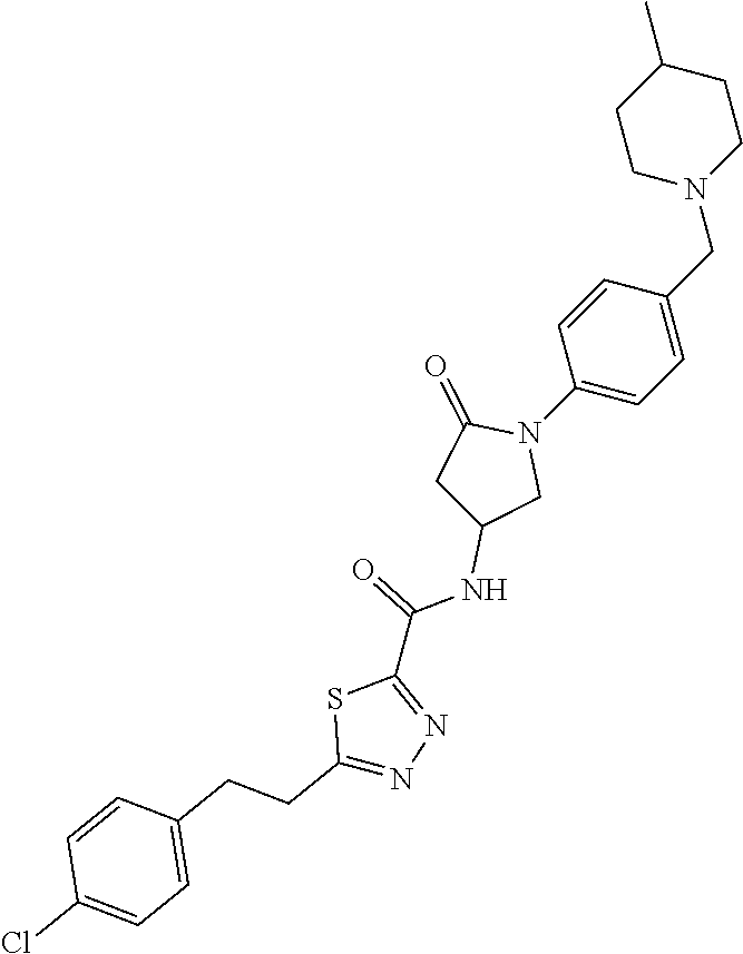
C1(C)CCN(CC2=CC=C(N3C(=O)CC(NC(C4=NN=C(CCC5=CC=C(Cl)C=C5)S4)=O)C3)C=C2)CC1
